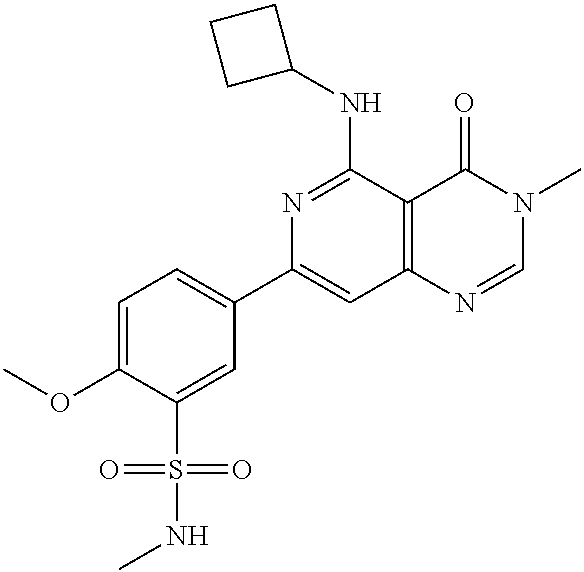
N1=C(NC2CCC2)C2=C(C=C1C1=CC=C(OC)C(S(=O)(=O)NC)=C1)N=CN(C)C2=O
